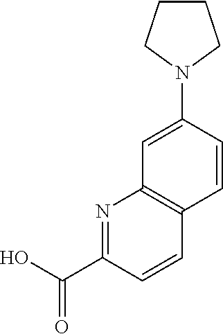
OC(C1=NC2=C(C=C1)C=CC(N1CCCC1)=C2)=O
